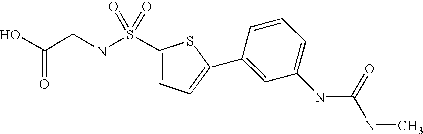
OC(CNS(C1=CC=C(C2=CC(NC(NC)=O)=CC=C2)S1)(=O)=O)=O
